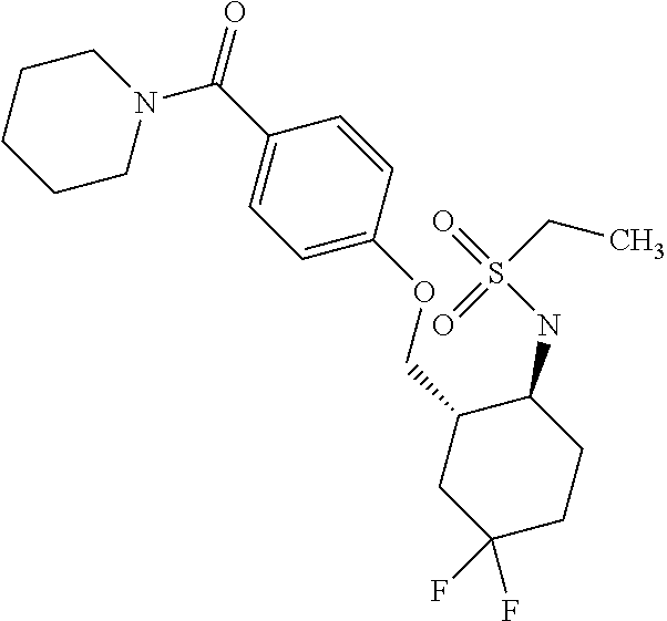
C(C1=CC=C(OCC2CC(F)(F)CCC2NS(CC)(=O)=O)C=C1)(N1CCCCC1)=O
